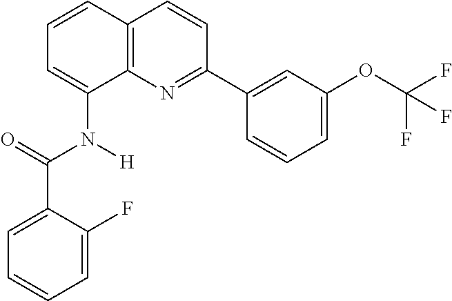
C1=CC2=C(C(N(C(C3=CC=CC=C3F)=O)[H])=C1)N=C(C1=CC(OC(F)(F)F)=CC=C1)C=C2
